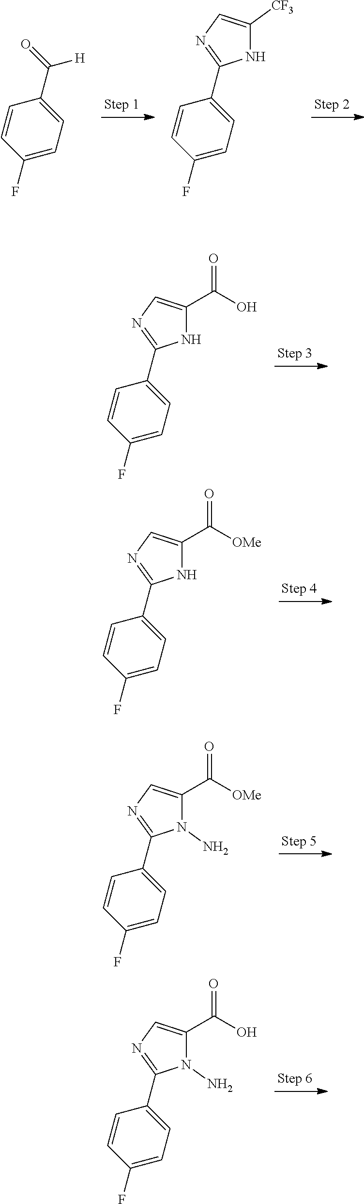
C1(F)=CC=C(C(=O)[H])C=C1.C1(F)=CC=C(C2=NC=C([CF3])N2)C=C1.C1(F)=CC=C(C2=NC=C(C(=O)O)N2)C=C1.C1(F)=CC=C(C2=NC=C(C(=O)[OMe])N2)C=C1.C1(F)=CC=C(C2=NC=C(C(=O)[OMe])N2N)C=C1.C1(F)=CC=C(C2=NC=C(C(=O)O)N2N)C=C1
